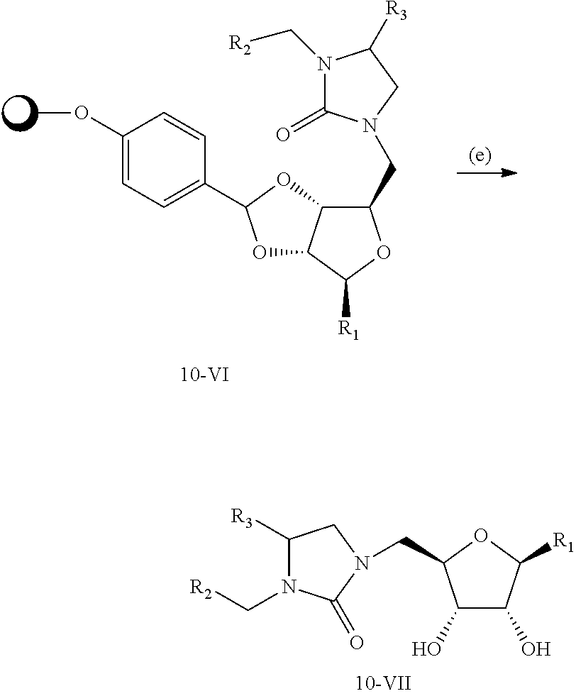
C(C1C2C(C([R1])O1)OC(C1=CC=C(OC)C=C1)O2)N1C(=O)N(C[R2])C([R3])C1.C1([R3])N(C[R2])C(=O)N(CC2C(O)C(O)C([R1])O2)C1
